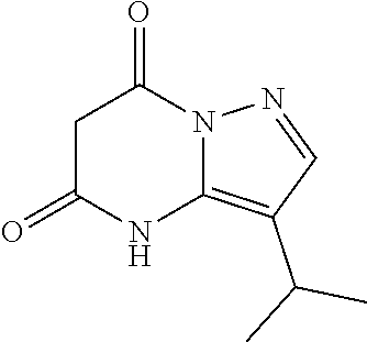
C1C(=O)NC2=C(C(C)C)C=NN2C1=O
